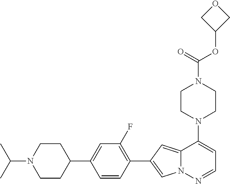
N1(C2=CC=NN3C2=CC(C2=C(F)C=C(C4CCN(C(C)C)CC4)C=C2)=C3)CCN(C(OC2COC2)=O)CC1
